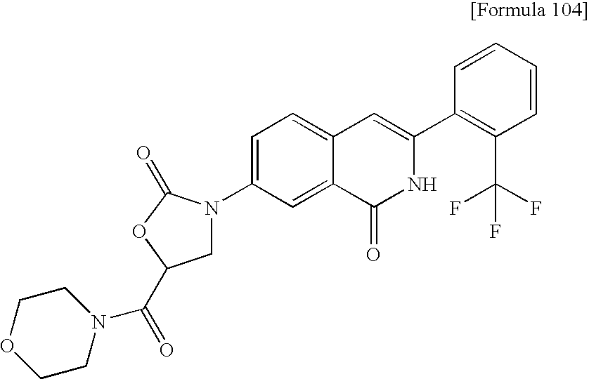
C1=CC=CC(C2=CC3=CC=C(N4CC(C(=O)N5CCOCC5)OC4=O)C=C3C(=O)N2)=C1C(F)(F)F
